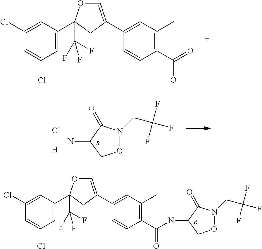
C1=C(C2(C(F)(F)F)OC=C(C3=CC(C)=C(C(O)=O)C=C3)C2)C=C(Cl)C=C1Cl.O1N(CC(F)(F)F)C(=O)C(N)C1.[R].Cl[H].C1=C(C2(C(F)(F)F)OC=C(C3=CC(C)=C(C(=O)NC4C(=O)N(CC(F)(F)F)OC4)C=C3)C2)C=C(Cl)C=C1Cl.[R]
